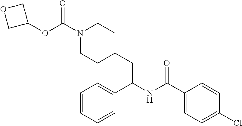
C1(OC(N2CCC(CC(NC(C3=CC=C(Cl)C=C3)=O)C3=CC=CC=C3)CC2)=O)COC1
